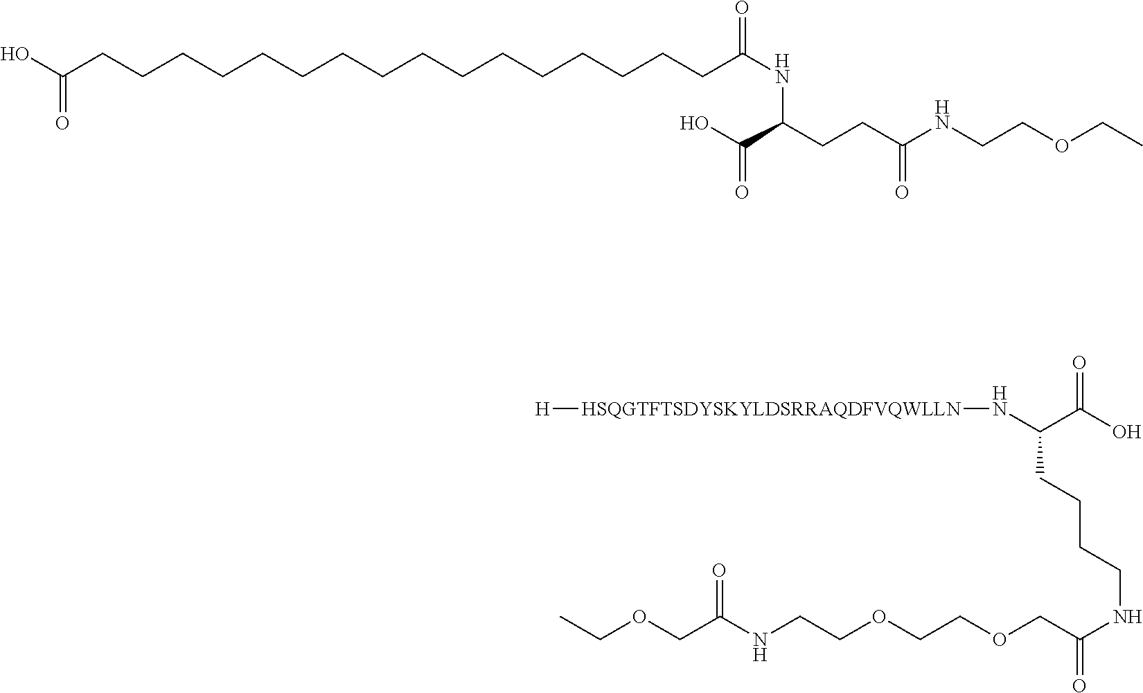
C(O)(=O)C(CCCCNC(COCCOCCNC(=O)COCC)=O)N[HSQGTFTSDYSKYLDSRRAQDFVQWLLN][H].OC(=O)CCCCCCCCCCCCCCCCC(NC(C(O)=O)CCC(NCCOCC)=O)=O
